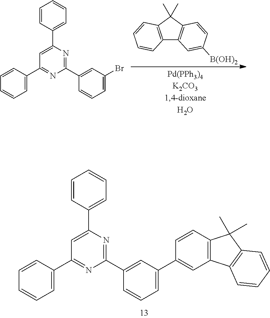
C1=CC(C2=CC(C3=CC=CC=C3)=NC(C3=CC(C4=CC5=C(C=C4)C(C)(C)C4=C5C=CC=C4)=CC=C3)=N2)=CC=C1.C12=C(C(C)(C)C3=C1C=C([B(OH)2])C=C3)C=CC=C2.C1=CC(C2=CC(C3=CC=CC=C3)=NC(C3=CC(Br)=CC=C3)=N2)=CC=C1
